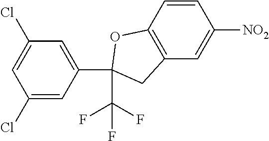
C1=CC2=C(C=C1[NO2])CC(C(F)(F)F)(C1=CC(Cl)=CC(Cl)=C1)O2
